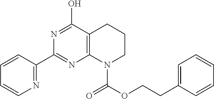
N1=C(C2=NC3=C(C(O)=N2)CCCN3C(OCCC2=CC=CC=C2)=O)C=CC=C1
